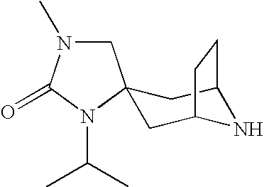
N1C2CC3(CC1CC2)CN(C)C(=O)N3C(C)C
